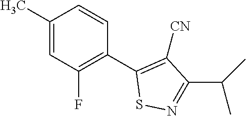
C1(C)=CC(F)=C(C2=C([CN])C(C(C)C)=NS2)C=C1
